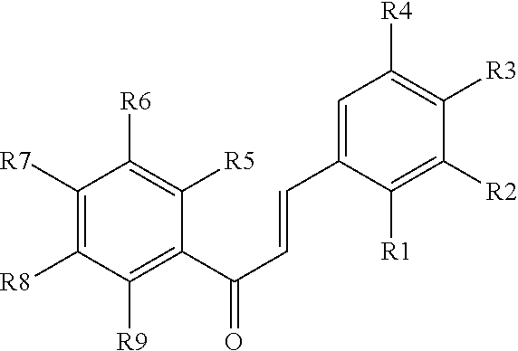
C1([R7])=C([R8])C([R9])=C(C(C=CC2=CC([R4])=C([R3])C([R2])=C2[R1])=O)C([R5])=C1[R6]
